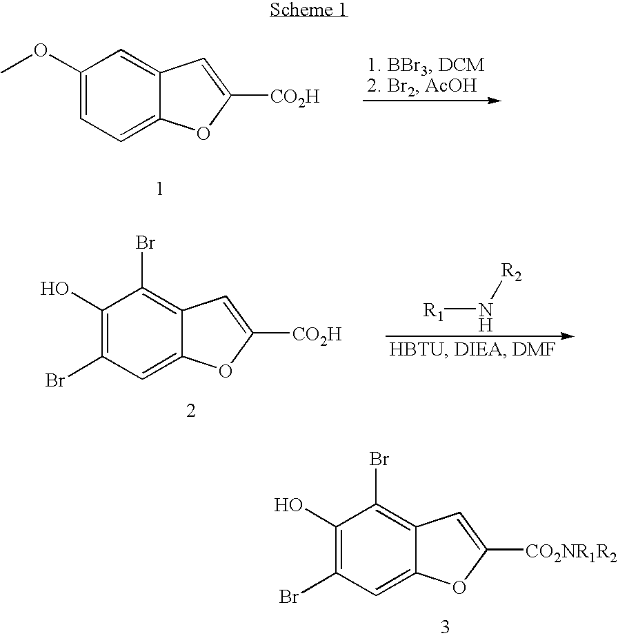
C1=C2C(=CC(OC)=C1)C=C([CO2H])O2.C1=C2C(=C(Br)C(O)=C1Br)C=C([CO2H])O2.[R1]N[R2].C1=C2C(=C(Br)C(O)=C1Br)C=C([CO2NR1R2])O2
